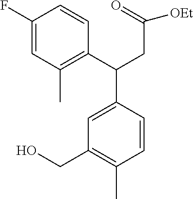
CC1=C(C(CC(=O)[OEt])C2=CC(CO)=C(C)C=C2)C=CC(F)=C1
